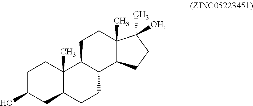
C1C(O)CC2C(C)(C1)C1C(CC2)C2C(C)(CC1)C([OH])(C)CC2
